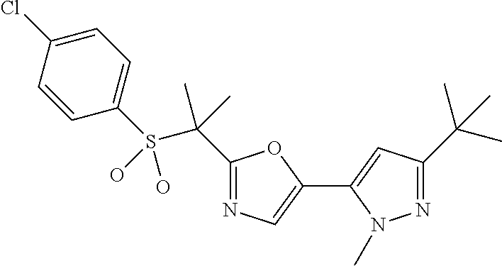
C1=CC(Cl)=CC=C1S(C(C)(C)C1=NC=C(C2=CC(C(C)(C)C)=NN2C)O1)(O)O
